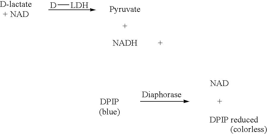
[D][LDH].[DPIP reduced].[(colorless)]
